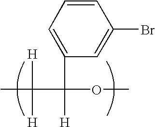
CC([H])(C([H])(OC)C1=CC=CC(Br)=C1)[H]
